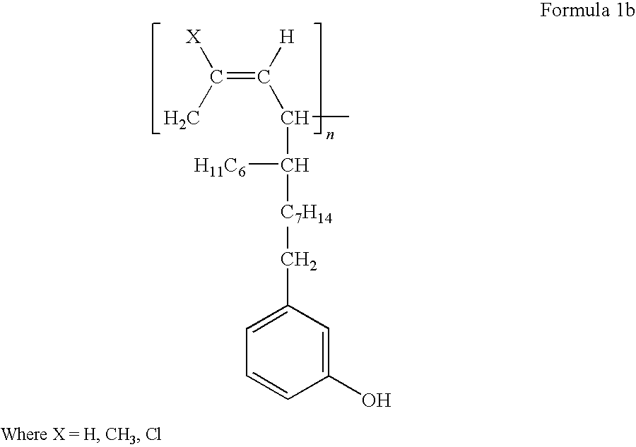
C(=C([H])C(C)C([C7H14]CC1=CC=CC(O)=C1)[H11C6])(C)[X]
